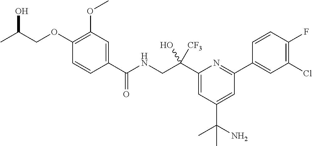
C1(C(CNC(=O)C2=CC(OC)=C(OCC(C)O)C=C2)(O)[CF3])=CC(C(N)(C)C)=CC(C2=CC(Cl)=C(F)C=C2)=N1
